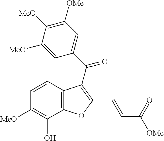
C12=C(C(O)=C([MeO])C=C1)OC(C=CC([OMe])=O)=C2C(C1=CC([OMe])=C([MeO])C([MeO])=C1)=O
